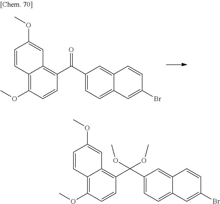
C1(C(C2=C3C(=C(OC)C=C2)C=CC(OC)=C3)=O)=CC=C2C(=C1)C=CC(Br)=C2.C1(C(C2=C3C(=C(OC)C=C2)C=CC(OC)=C3)(OC)OC)=CC=C2C(=C1)C=CC(Br)=C2
